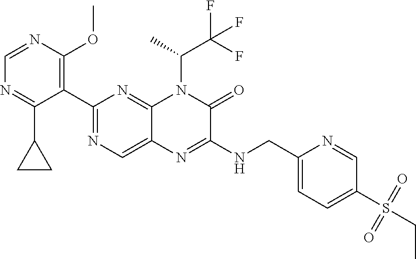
C1=NC(OC)=C(C2=NC=C3C(=N2)N(C(C)C(F)(F)F)C(=O)C(NCC2=CC=C(S(CC)(=O)=O)C=N2)=N3)C(C2CC2)=N1
